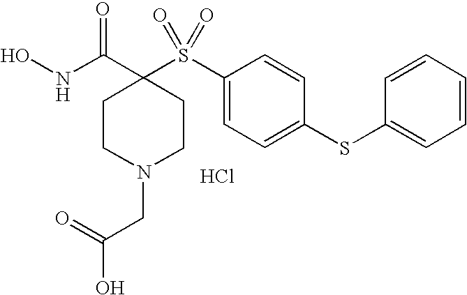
Cl.N(C(=O)C1(S(C2=CC=C(SC3=CC=CC=C3)C=C2)(=O)=O)CCN(CC(O)=O)CC1)O
